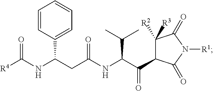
[R4]C(NC(CC(NC(C(=O)C1C([R2])([R3])C(=O)N([R1])C1=O)C(C)C)=O)C1=CC=CC=C1)=O
